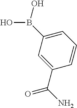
C1=C(C(N)=O)C=CC=C1B(O)O
